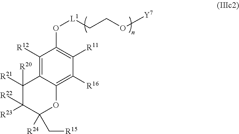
C1([R12])=C2C(=C([R16])C([R11])=C1O[L1]CCO[Y7])OC([R24])(C[R15])C([R23])([R22])C2([R21])[R20]
